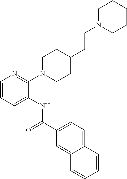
C1=CC=C(NC(C2=CC=C3C(=C2)C=CC=C3)=O)C(N2CCC(CCN3CCCCC3)CC2)=N1
